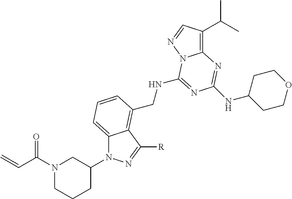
C(NC1=NC(NC2CCOCC2)=NC2=C(C(C)C)C=NN21)C1=C2C(=CC=C1)N(C1CCCN(C(C=C)=O)C1)N=C2[R]
